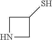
N1CC(S)C1
